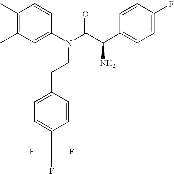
C1(C)=C(C)C=C(N(C(=O)C(N)C2=CC=C(F)C=C2)CCC2=CC=C(C(F)(F)F)C=C2)C=C1
